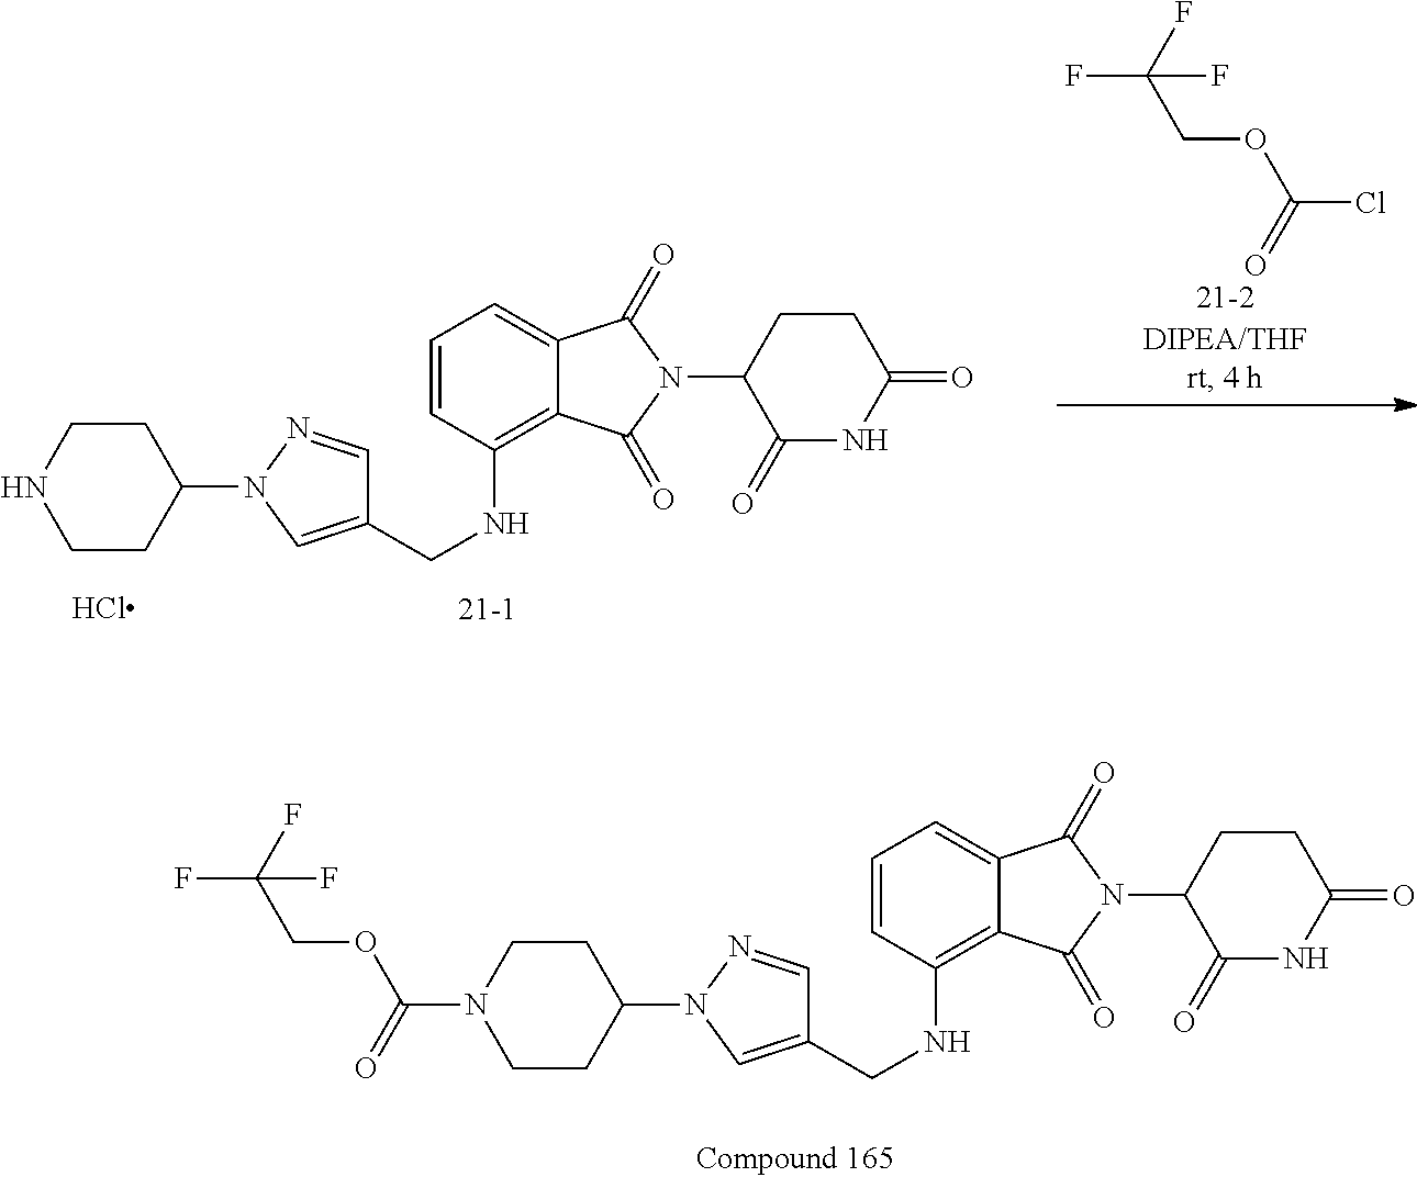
C1=CC(NCC2=CN(C3CCNCC3)N=C2)=C2C(=C1)C(=O)N(C1C(=O)NC(=O)CC1)C2=O.Cl.C(OC(Cl)=O)C(F)(F)F.C1=CC(NCC2=CN(C3CCN(C(OCC(F)(F)F)=O)CC3)N=C2)=C2C(=C1)C(=O)N(C1C(=O)NC(=O)CC1)C2=O
